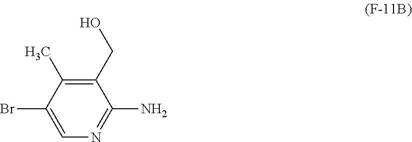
C1(C)=C(CO)C(N)=NC=C1Br
